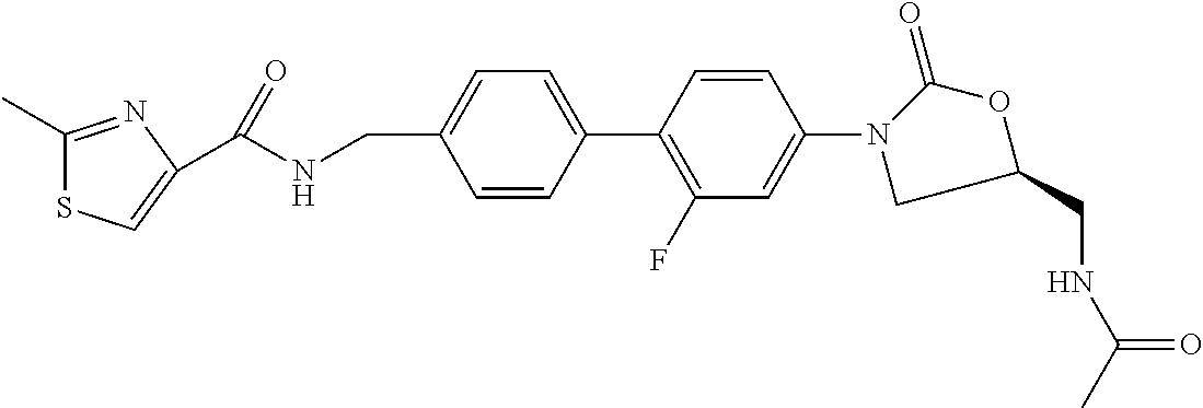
C1=CC(C2=C(F)C=C(N3CC(CNC(=O)C)OC3=O)C=C2)=CC=C1CNC(C1=CSC(C)=N1)=O
